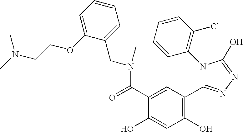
C1(O)=C(C2=NN=C(O)N2C2=C(Cl)C=CC=C2)C=C(C(=O)N(CC2=CC=CC=C2OCCN(C)C)C)C(O)=C1
